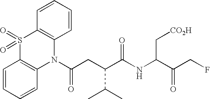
N1(C(=O)CC(C(C)C)C(NC(C[CO2H])C(CF)=O)=O)C2=C(S(=O)(=O)C3=C1C=CC=C3)C=CC=C2
